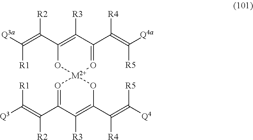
[Q3a]C(=C(C1=C([R3])C(C(=C([Q4a])[R5])[R4])=O[M2+]2(O1)O=C(C(=C([Q3])[R1])[R2])C([R3])=C(C(=C([Q4])[R5])[R4])O2)[R2])[R1]
